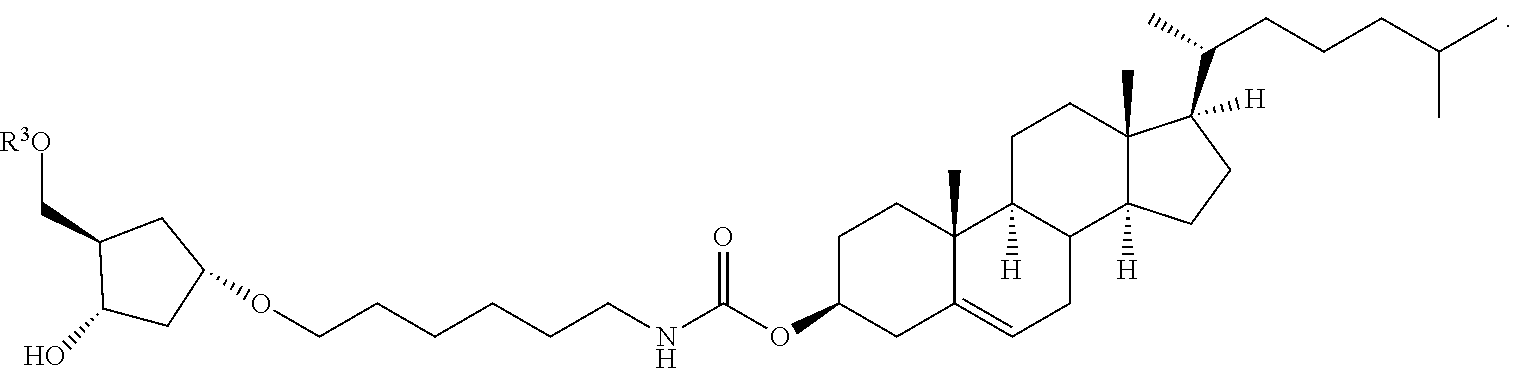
O(CCCCCCNC(=O)OC1CC2=CCC3C([H])(C2(C)CC1)CCC1(C)C([H])(C(C)CCCC(C)C)CCC13[H])C1CC(O)C(C[R3O])C1
